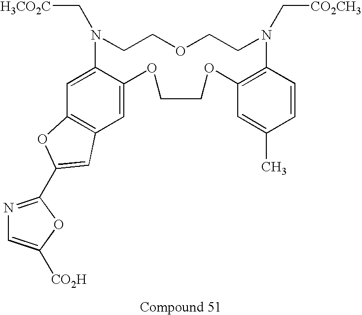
C1=C2C(=CC3=C1OC(C1=NC=C([CO2H])O1)=C3)OCCOC1=C(C=CC(C)=C1)N(C[CO2CH3])CCOCCN2C[H3CO2C]
